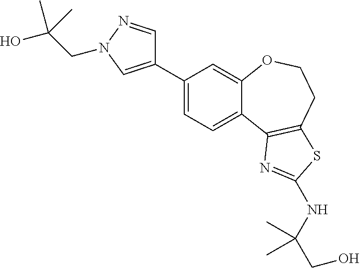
C1=C(C2=CN(CC(O)(C)C)N=C2)C=C2C(=C1)C1=C(CCO2)SC(NC(CO)(C)C)=N1
